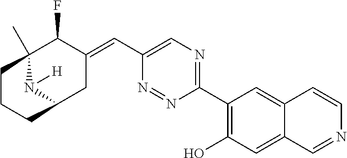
C1(C2=C(O)C=C3C(=C2)C=CN=C3)=NC=C(C=C2C(F)C3(C)N([H])C(C2)CCC3)N=N1
